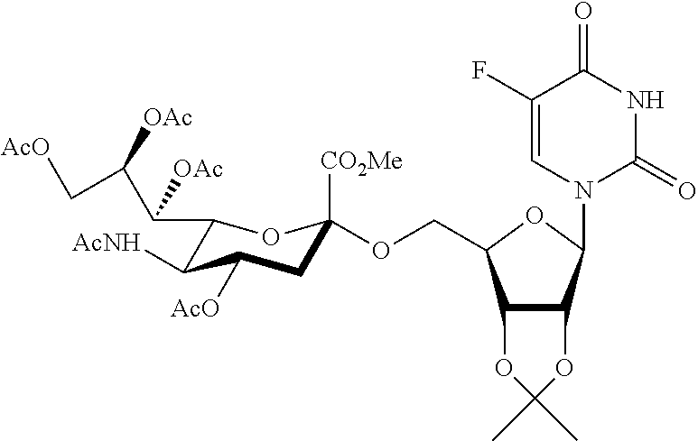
C12C(C(N3C(=O)NC(=O)C(F)=C3)OC1COC1([CO2Me])CC([AcO])C([AcNH])C(C(C(C[AcO])[OAc])[OAc])O1)OC(C)(C)O2
